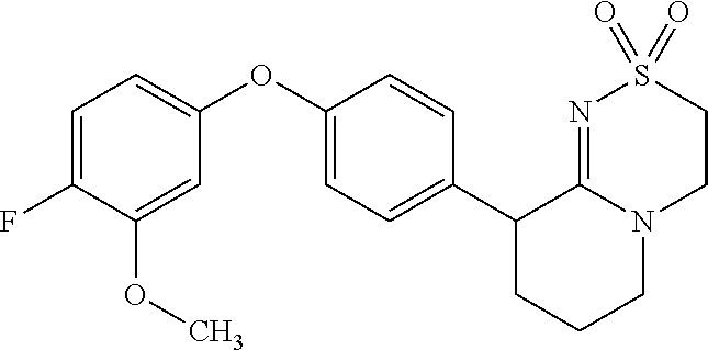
C1(OC2=CC=C(F)C(OC)=C2)=CC=C(C2CCCN3C2=NS(=O)(=O)CC3)C=C1
